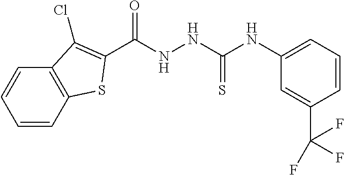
C1=CC2=C(C=C1)C(Cl)=C(C(NNC(NC1=CC=CC(C(F)(F)F)=C1)=S)=O)S2
